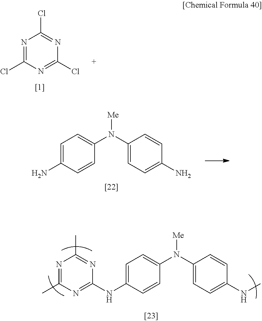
N(C1=CC=C(NC)C=C1)(C1=CC=C(NC2=NC(C)=NC(C)=N2)C=C1)[Me].N1=C(Cl)N=C(Cl)N=C1Cl.C1=C(N(C2=CC=C(N)C=C2)[Me])C=CC(N)=C1
